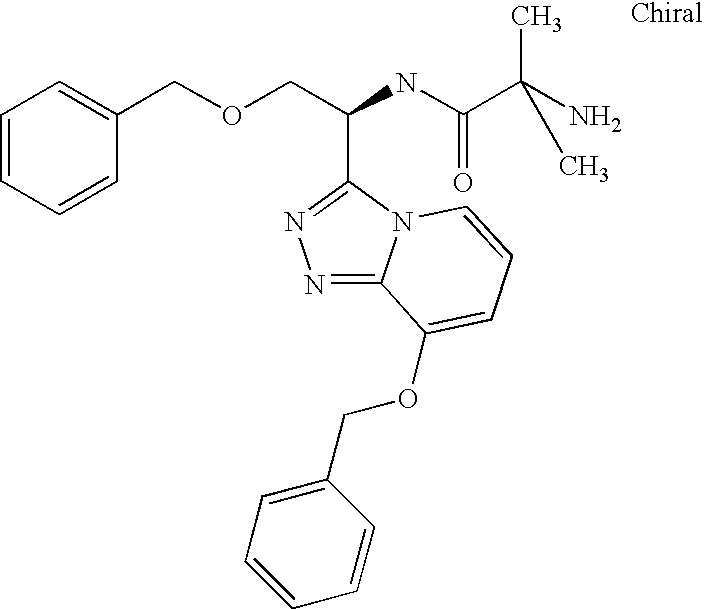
C(COCC1=CC=CC=C1)(NC(C(N)(C)C)=O)C1=NN=C2N1C=CC=C2OCC1=CC=CC=C1
